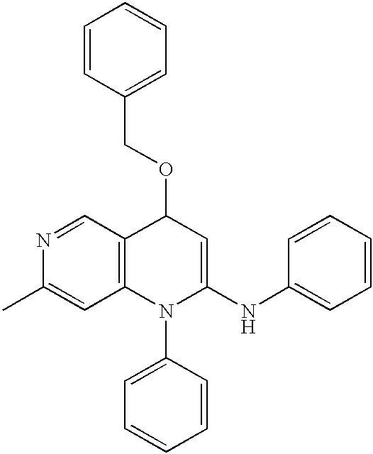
N1=CC2=C(C=C1C)N(C1=CC=CC=C1)C(NC1=CC=CC=C1)=CC2OCC1=CC=CC=C1
